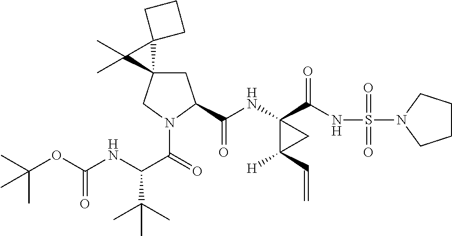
C1C2(CN(C(=O)C(NC(OC(C)(C)C)=O)C(C)(C)C)C1C(NC1(C(NS(N3CCCC3)(=O)=O)=O)C([H])(C=C)C1)=O)C1(C2(C)C)CCC1
